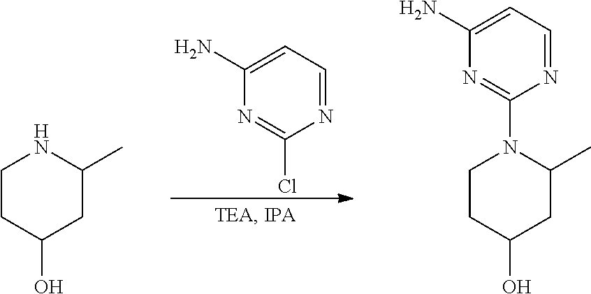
N1=CC=C(N)N=C1Cl.C1CC(O)CC(C)N1.C1CC(O)CC(C)N1C1=NC(N)=CC=N1
